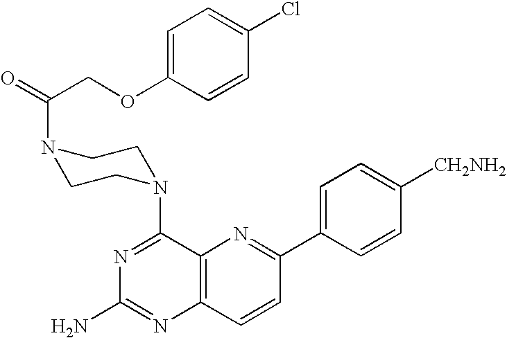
C12=C(C=CC(C3=CC=C([CH2NH2])C=C3)=N1)N=C(N)N=C2N1CCN(C(COC2=CC=C(Cl)C=C2)=O)CC1
